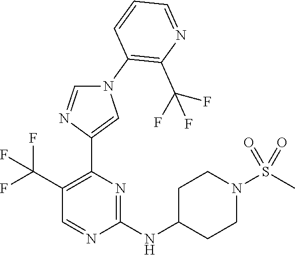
N1(C2=C(C(F)(F)F)N=CC=C2)C=NC(C2=C(C(F)(F)F)C=NC(NC3CCN(S(C)(=O)=O)CC3)=N2)=C1
